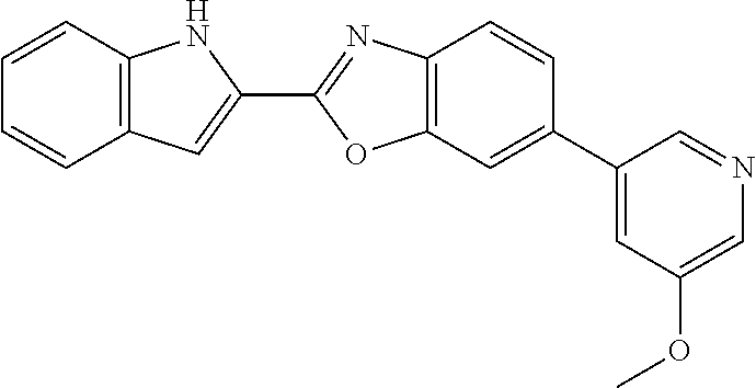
C12=C(NC(C3=NC4=C(O3)C=C(C3=CC(OC)=CN=C3)C=C4)=C1)C=CC=C2
